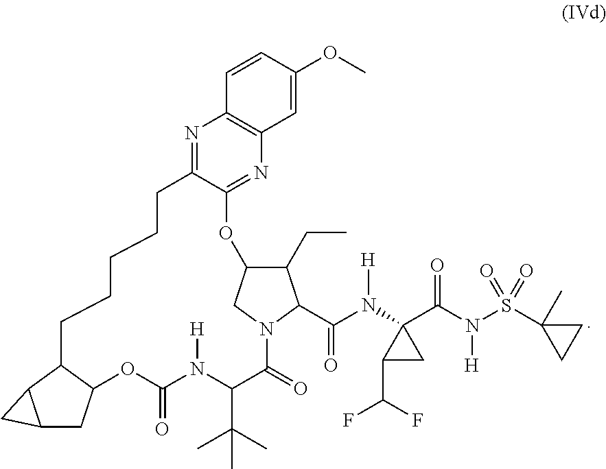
C1(CC)C2CN(C1C(N(C1(C(N(S(C3(C)CC3)(=O)=O)[H])=O)C(C(F)F)C1)[H])=O)C(=O)C(C(C)(C)C)N([H])C(=O)OC1CC3C(C1CCCCCC1=NC4=C(N=C1O2)C=C(OC)C=C4)C3
